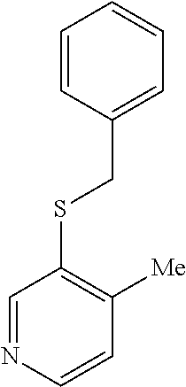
C1=CC(CSC2=C([Me])C=CN=C2)=CC=C1
